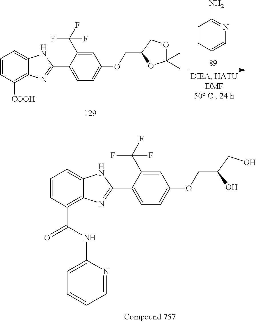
C1=CC([COOH])=C2C(=C1)NC(C1=CC=C(OCC3OC(C)(C)OC3)C=C1C(F)(F)F)=N2.C1=CC=CN=C1N.C1=CC(C(=O)NC2=CC=CC=N2)=C2C(=C1)NC(C1=CC=C(OCC(O)CO)C=C1C(F)(F)F)=N2
